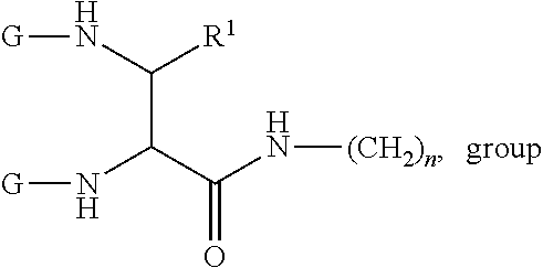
N(C(C(N[G])[R1])C(N[(CH2)n])=O)[G]
